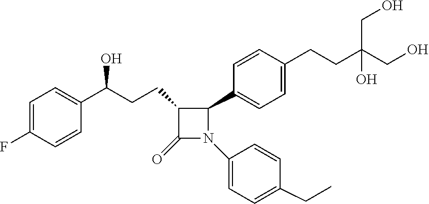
C1(CCC(C2=CC=C(F)C=C2)O)C(=O)N(C2=CC=C(CC)C=C2)C1C1=CC=C(CCC(CO)(O)CO)C=C1
